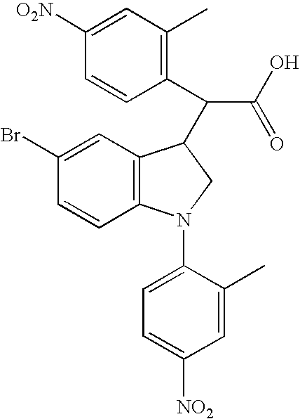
C1=CC2=C(C=C1Br)C(C(C(O)=O)C1=C(C)C=C([O2N])C=C1)CN2C1=CC=C([NO2])C=C1C
